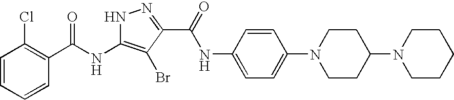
C1=CC=CC(C(NC2=C(Br)C(C(=O)NC3=CC=C(N4CCC(N5CCCCC5)CC4)C=C3)=NN2)=O)=C1Cl
